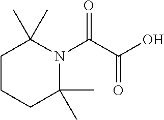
N1(C(C(O)=O)=O)C(C)(C)CCCC1(C)C
